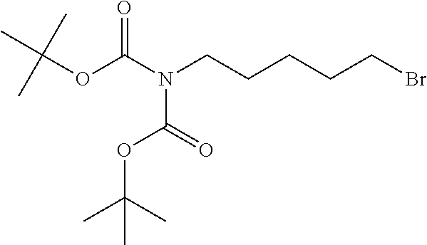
CC(OC(=O)N(C(OC(C)(C)C)=O)CCCCCBr)(C)C
